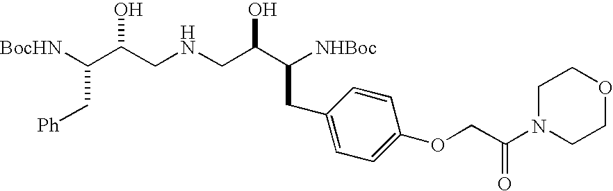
[BocHN]C(C(CNCC(C([NHBoc])CC1=CC=C(OCC(N2CCOCC2)=O)C=C1)O)O)C[Ph]
